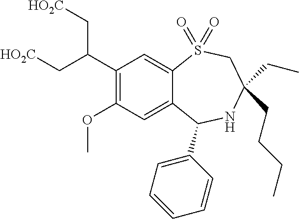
C1(C(C[HO2C])C[HO2C])=C(OC)C=C2C(=C1)S(=O)(=O)CC(CC)(CCCC)NC2C1=CC=CC=C1
